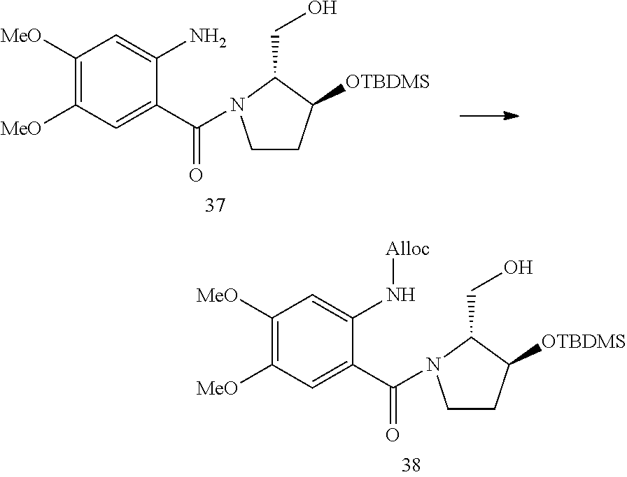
C1CC([OTBDMS])C(CO)N1C(C1=CC([MeO])=C([MeO])C=C1N)=O.C1CC([OTBDMS])C(CO)N1C(C1=CC([MeO])=C([MeO])C=C1N[Alloc])=O
